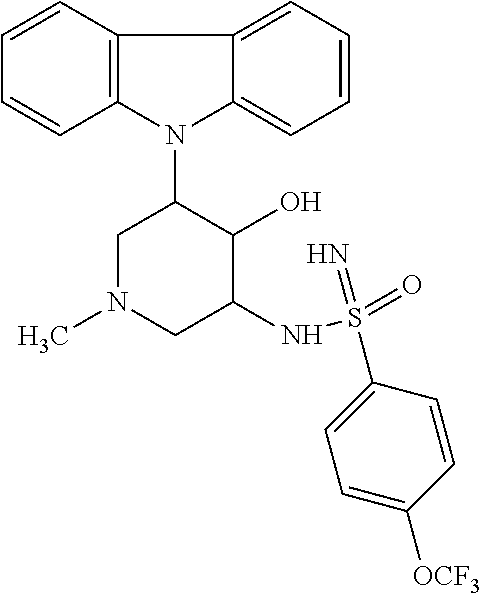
N1(C2CN(C)CC(NS(=O)(=N)C3=CC=C([OCF3])C=C3)C2O)C2=C(C3=CC=CC=C13)C=CC=C2
